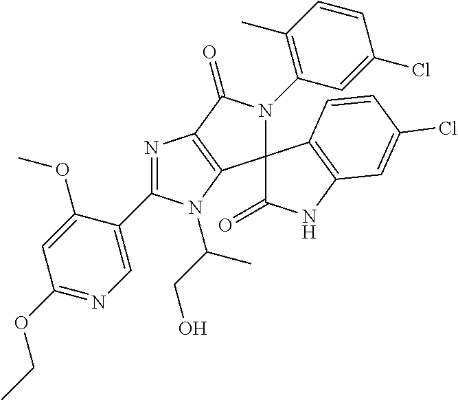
C1(OCC)=NC=C(C2=NC3=C(C4(N(C5=C(C)C=CC(Cl)=C5)C3=O)C(=O)NC3=C4C=CC(Cl)=C3)N2C(CO)C)C(OC)=C1
